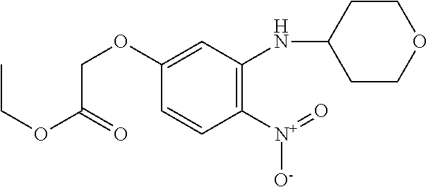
C1C(NC2=C([N+](=O)[O-])C=CC(OCC(OCC)=O)=C2)CCOC1
